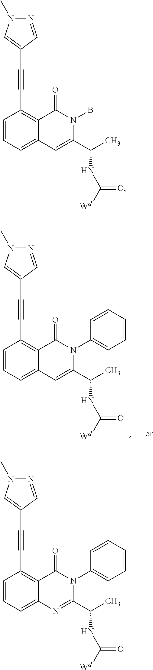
C1=CC=C2C(=C1C#CC1=CN(C)N=C1)C(=O)N(C1=CC=CC=C1)C(C(C)NC(=O)[Wd])=C2.C1=CC=C2C(=C1C#CC1=CN(C)N=C1)C(=O)N(C1=CC=CC=C1)C(C(C)NC(=O)[Wd])=N2.C1=CC=C2C(=C1C#CC1=CN(C)N=C1)C(=O)N(B)C(C(C)NC(=O)[Wd])=C2
